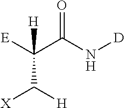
[E]C(C(N[D])=O)([H])C([X])[H]
